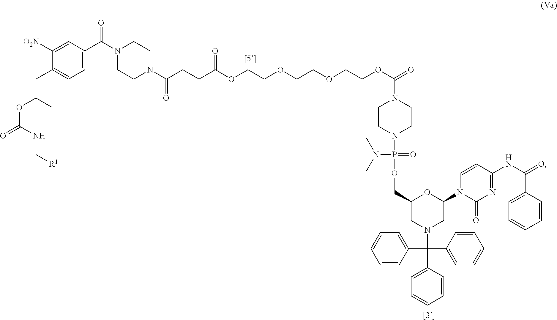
C1([O2N])=CC(C(=O)N2CCN(C(=O)CCC(=O)OCCOCCOCCOC(N3CCN(P(OCC4CN(C(C5=CC=CC=C5)(C5=CC=CC=C5)C5=CC=CC=C5)CC(N5C(=O)N=C(NC(=O)C6=CC=CC=C6)C=C5)O4)(=O)N(C)C)CC3)=O)CC2)=CC=C1CC(C)OC(NC[R1])=O
